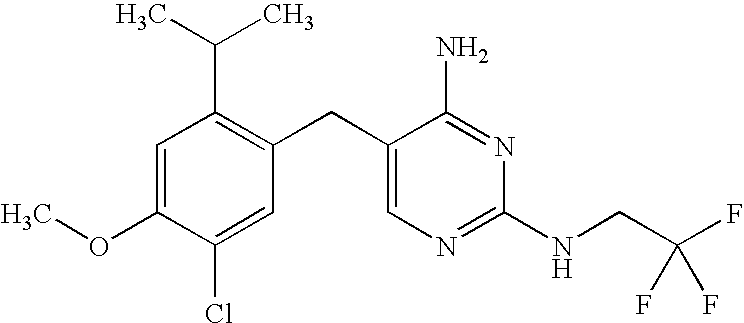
C1=C(OC)C(Cl)=CC(CC2=CN=C(NCC(F)(F)F)N=C2N)=C1C(C)C
